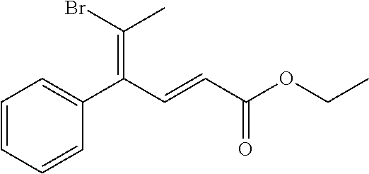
C1=CC=CC(C(C=CC(OCC)=O)=C(Br)C)=C1
